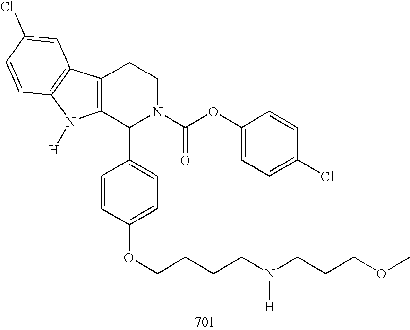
C12=C(C(C3=CC=C(OCCCCN(CCCOC)[H])C=C3)N(C(OC3=CC=C(Cl)C=C3)=O)CC1)N([H])C1=C2C=C(Cl)C=C1
